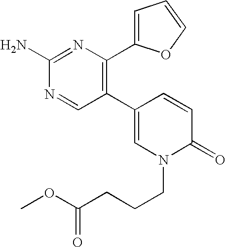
C1(N)=NC(C2=CC=CO2)=C(C2=CN(CCCC(OC)=O)C(=O)C=C2)C=N1
